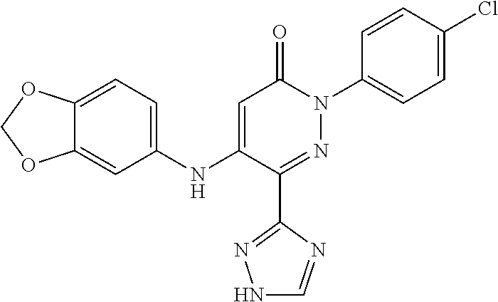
C1=C(NC2=CC=C3C(=C2)OCO3)C(C2=NNC=N2)=NN(C2=CC=C(Cl)C=C2)C1=O
